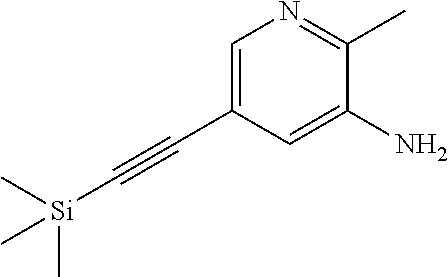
C1=C(C#C[Si](C)(C)C)C=C(N)C(C)=N1
